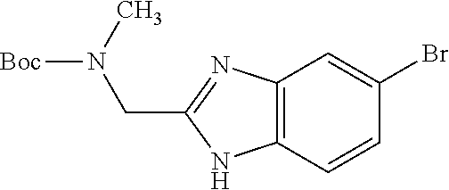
C12=C(C=CC(Br)=C1)NC(CN([Boc])C)=N2
